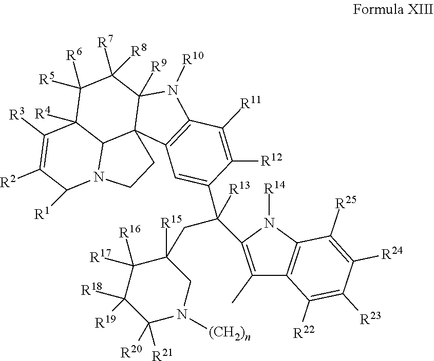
C12([R9])C3(C4=C(N1[R10])C([R11])=C([R12])C(C(C1=C(C)C5=C(N1[R14])C([R25])=C([R24])C([R23])=C5[R22])([R13])CC1([R15])C([R16])([R17])C([R18])([R19])C([R20])([R21])N([(CH2)n])C1)=C4)C1C([R4])(C([R6])([R5])C2([R7])[R8])C([R3])=C([R2])C([R1])N1CC3
